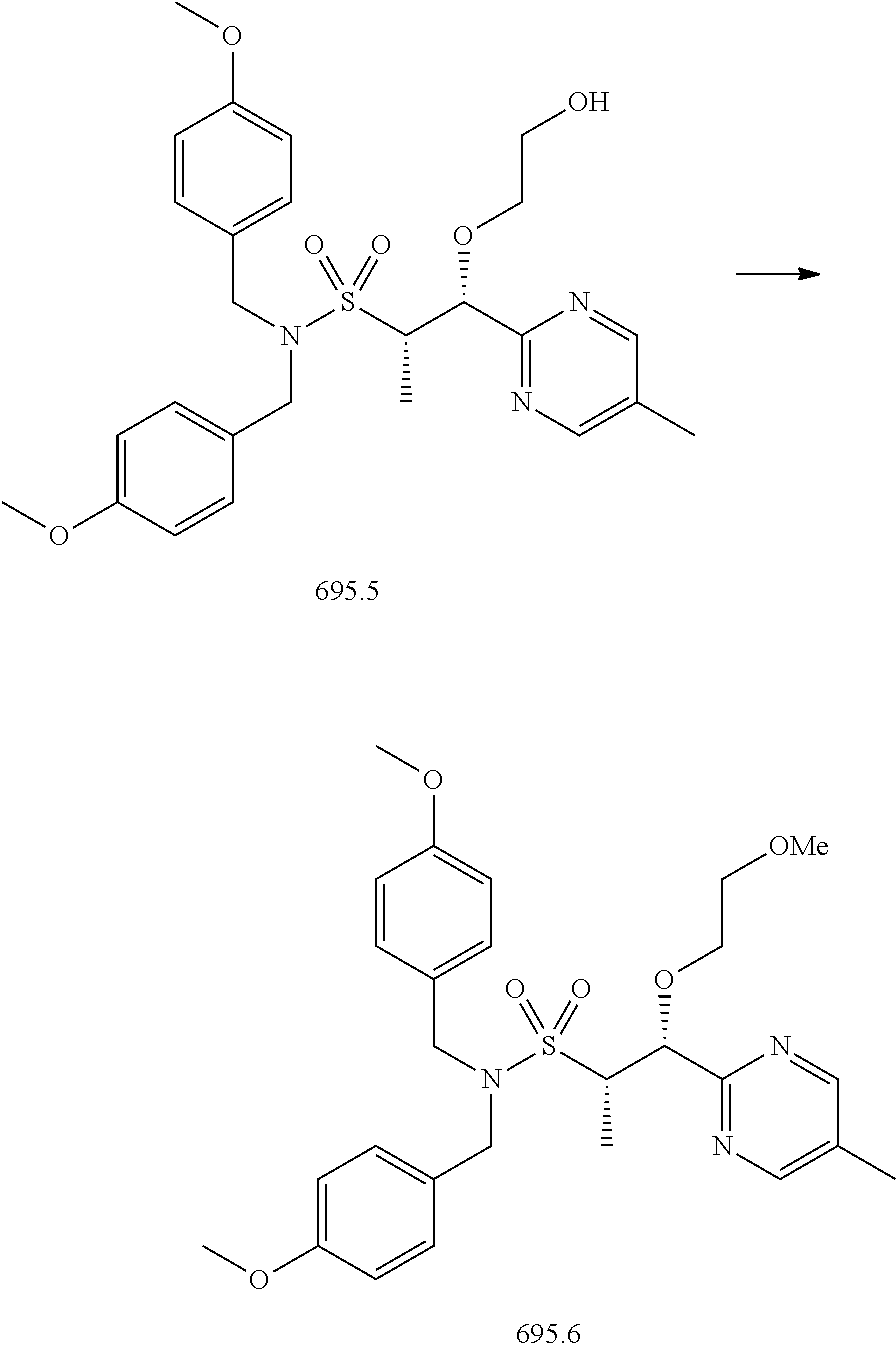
C1(C(C(S(N(CC2=CC=C(OC)C=C2)CC2=CC=C(OC)C=C2)(=O)=O)C)OCC[OMe])=NC=C(C)C=N1.C1(C(C(S(N(CC2=CC=C(OC)C=C2)CC2=CC=C(OC)C=C2)(=O)=O)C)OCCO)=NC=C(C)C=N1
